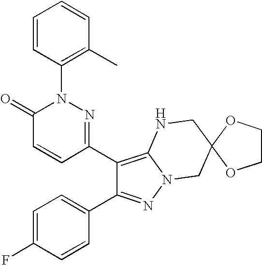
C1(C2=NN(C3=C(C)C=CC=C3)C(=O)C=C2)=C2N(N=C1C1=CC=C(F)C=C1)CC1(CN2)OCCO1
